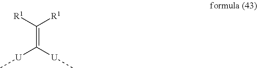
C(=C([R1])[R1])([U]C)[U]C
